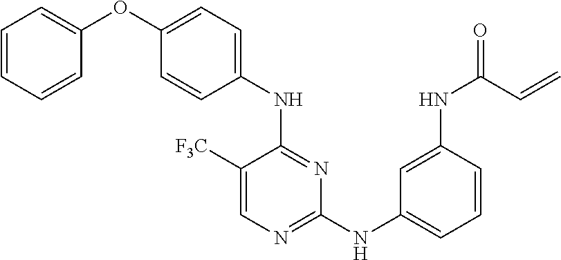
C1([F3C])=CN=C(NC2=CC=CC(NC(=O)C=C)=C2)N=C1NC1=CC=C(OC2=CC=CC=C2)C=C1
